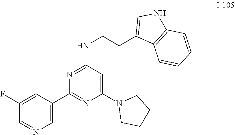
C1=C(C2=NC(N3CCCC3)=CC(NCCC3=CNC4=C3C=CC=C4)=N2)C=C(F)C=N1
